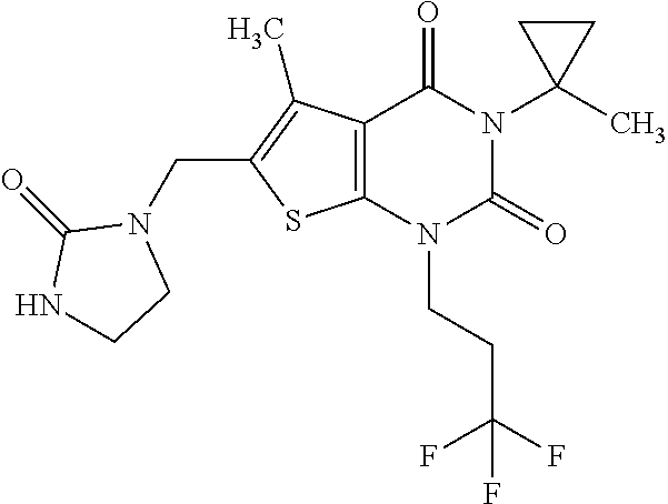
C12=C(N(CCC(F)(F)F)C(=O)N(C3(C)CC3)C1=O)SC(CN1C(=O)NCC1)=C2C
